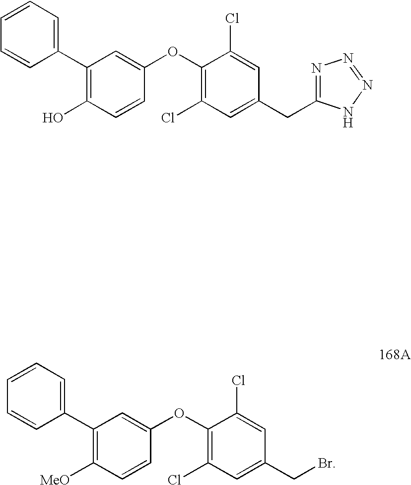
C1(C2=CC=CC=C2)=C([MeO])C=CC(OC2=C(Cl)C=C(CBr)C=C2Cl)=C1.C1(C2=CC=CC=C2)=C(O)C=CC(OC2=C(Cl)C=C(CC3=NN=NN3)C=C2Cl)=C1
